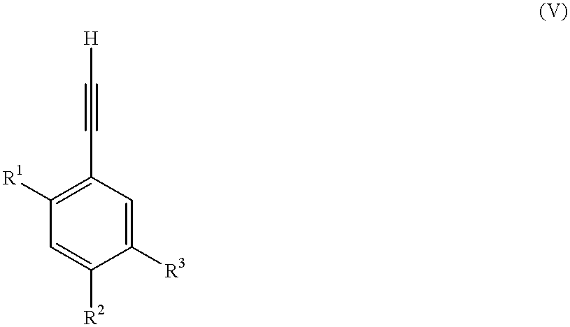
C1([R3])=CC(C#C[H])=C([R1])C=C1[R2]
